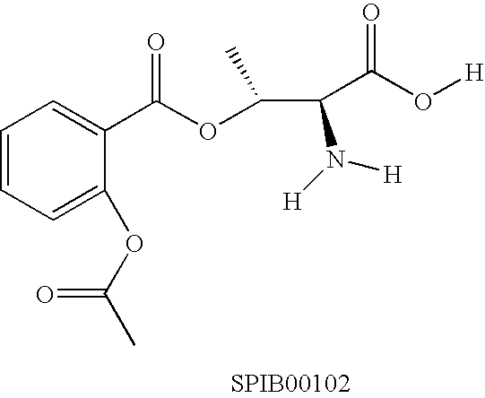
C1=CC=C(OC(C)=O)C(C(OC(C(C(O[H])=O)N([H])[H])C)=O)=C1.[SPIB00102]
